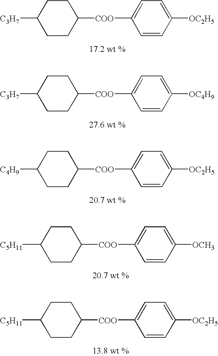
C1C([C3H7])CCC([COO]C2=CC=C([OC2H5])C=C2)C1.C1C([C3H7])CCC([COO]C2=CC=C([OC4H9])C=C2)C1.C1C([C4H9])CCC([COO]C2=CC=C([OC2H5])C=C2)C1.C1C([C5H11])CCC([COO]C2=CC=C([OCH3])C=C2)C1.C1C([C5H11])CCC([COO]C2=CC=C([OC2H5])C=C2)C1
